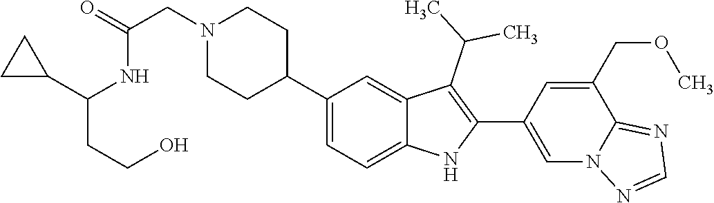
C1(C2CCN(CC(NC(CCO)C3CC3)=O)CC2)=CC=C2C(=C1)C(C(C)C)=C(C1=CN3C(=NC=N3)C(COC)=C1)N2
